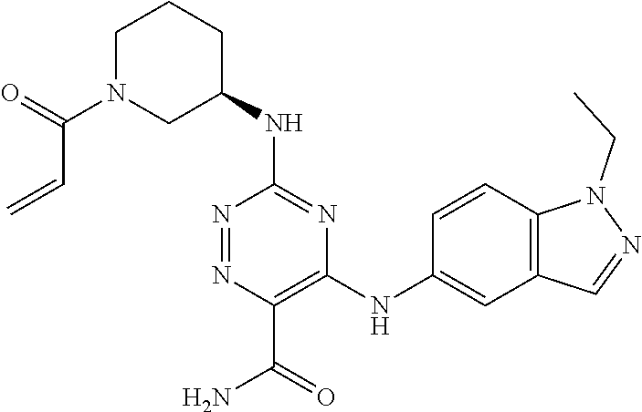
C1(NC2CCCN(C(C=C)=O)C2)=NC(NC2=CC3=C(C=C2)N(CC)N=C3)=C(C(=O)N)N=N1
